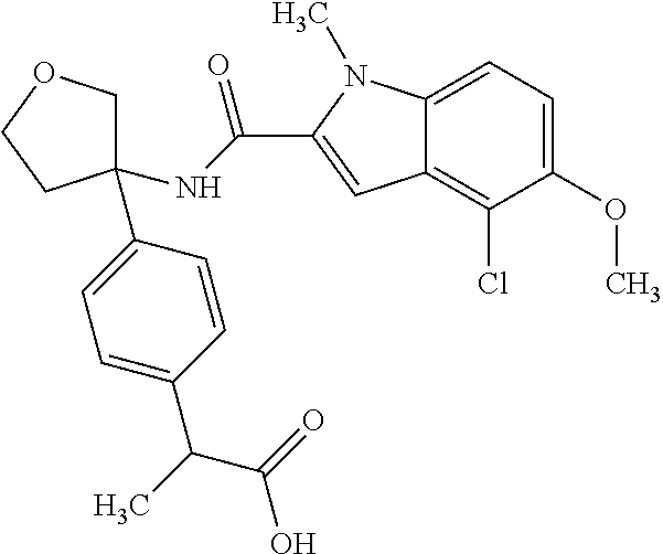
C1=C(C(C(=O)O)C)C=CC(C2(NC(=O)C3=CC4=C(Cl)C(OC)=CC=C4N3C)COCC2)=C1
